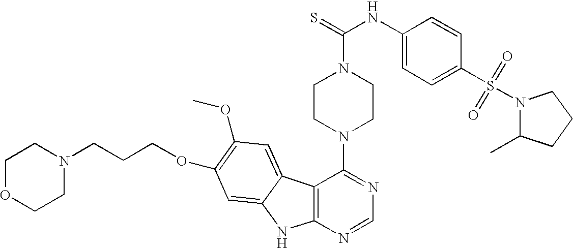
C12=C(N=CN=C1N1CCN(C(=S)NC3=CC=C(S(=O)(=O)N4C(C)CCC4)C=C3)CC1)NC1=CC(OCCCN3CCOCC3)=C(OC)C=C21
